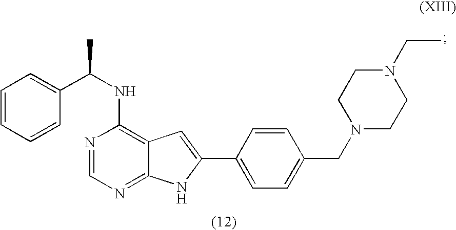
C1=CC=CC(C(NC2=C3C(=NC=N2)NC(C2=CC=C(CN4CCN(CC)CC4)C=C2)=C3)C)=C1
